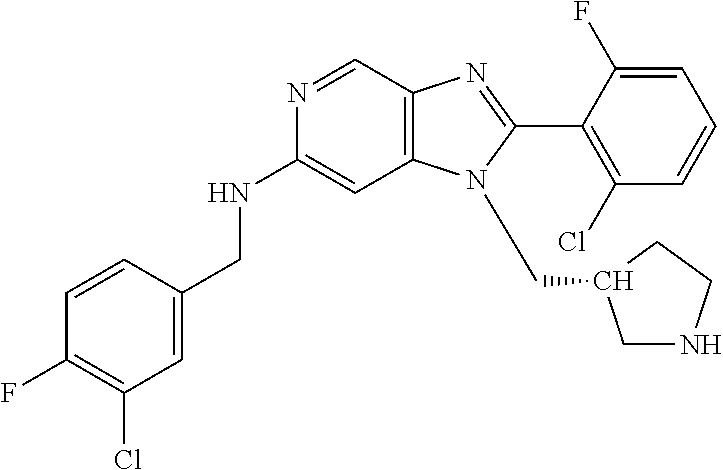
C1=C(CNC2=CC3=C(C=N2)N=C(C2=C(Cl)C=CC=C2F)N3CC2CNCC2)C=CC(F)=C1Cl
